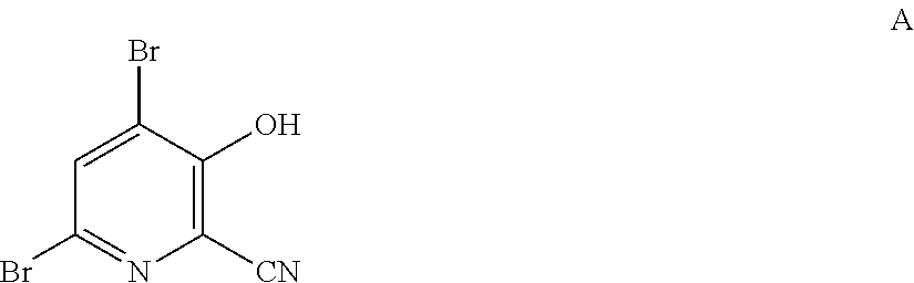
C1=C(Br)C(O)=C([CN])N=C1Br
